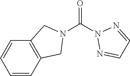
O=C(N1N=CC=N1)N1CC2=C(C1)C=CC=C2
